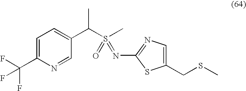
C1(CSC)=CN=C(N=S(=O)(C)C(C2=CC=C(C(F)(F)F)N=C2)C)S1
